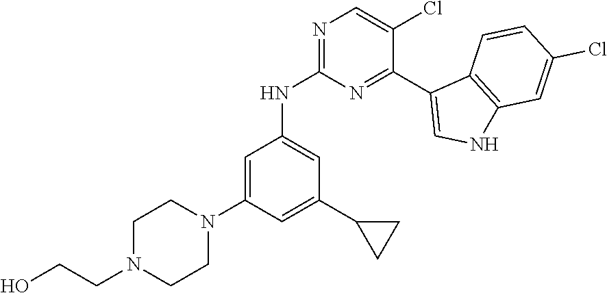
C1=C(N2CCN(CCO)CC2)C=C(C2CC2)C=C1NC1=NC=C(Cl)C(C2=CNC3=C2C=CC(Cl)=C3)=N1
